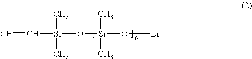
C=C[Si](O[Si](O[Li])(C)C)(C)C
